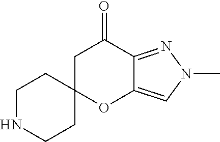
C1NCCC2(C1)OC1=CN(C)N=C1C(=O)C2
